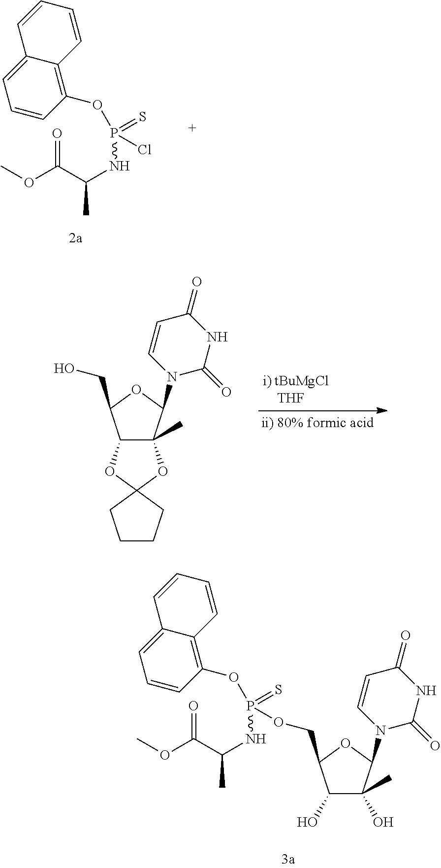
C1(O)C(O)(C)C(N2C(=O)NC(=O)C=C2)OC1COP(NC(C(OC)=O)C)(OC1=C2C(=CC=C1)C=CC=C2)=S.COC(C(NP(OC1=C2C(=CC=C1)C=CC=C2)(=S)Cl)C)=O.C12C(C)(C(N3C(=O)NC(=O)C=C3)OC1CO)OC1(O2)CCCC1
